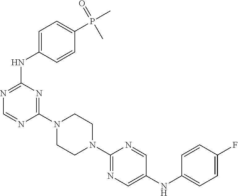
C1(N2CCN(C3=NC=C(NC4=CC=C(F)C=C4)C=N3)CC2)=NC(NC2=CC=C(P(C)(=O)C)C=C2)=NC=N1
